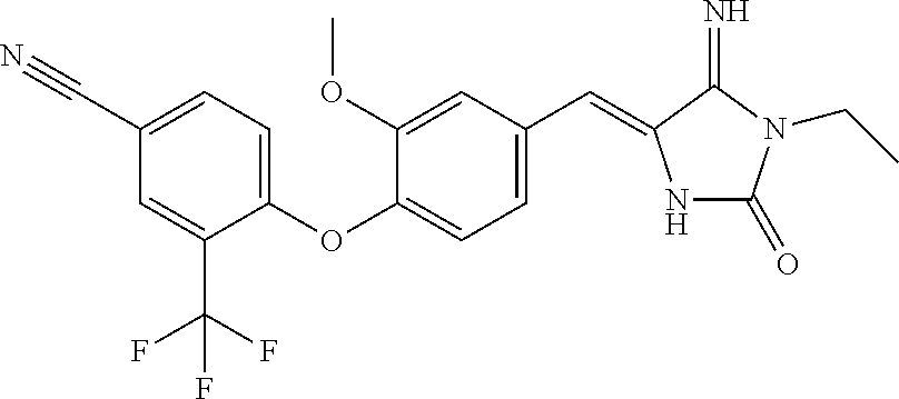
C1(C#N)=CC=C(OC2=CC=C(C=C3NC(=O)N(CC)C3=N)C=C2OC)C(C(F)(F)F)=C1
